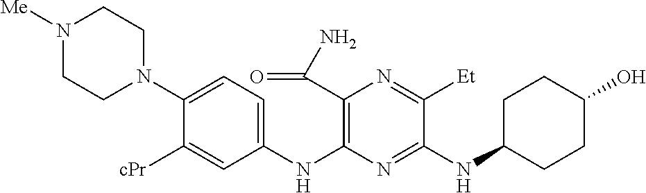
N1([Me])CCN(C2=CC=C(NC3=C(C(=O)N)N=C([Et])C(NC4CCC(O)CC4)=N3)C=C2[cPr])CC1
